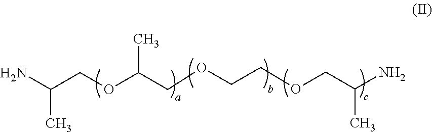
CC(N)COC(COCCOCC(N)C)C
